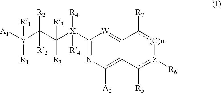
C1([X](C(C([Y]([A1])([R1])[R1])([R2])[R2])([R3])[R3])([R4])[R4])=NC([A2])=C2C(=[W]1)c([R7])[(C)n][Z]([R6])c2[R5]
